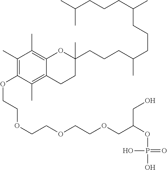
C1(C)=C(OCCOCCOCCOCC(OP(O)(=O)O)CO)C(C)=C2C(=C1C)OC(CCCC(CCCC(CCCC(C)C)C)C)(C)CC2
